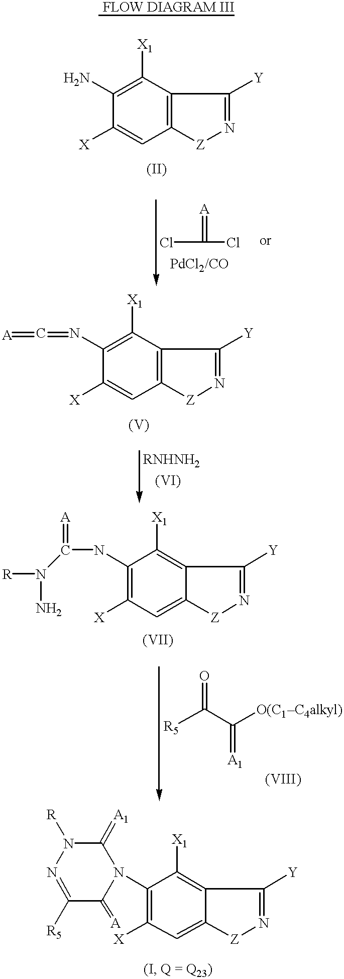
C12=C(C([X1])=C(N)C([X])=C1)C([Y])=N[Z]2.ClC(Cl)=[A].C12=C(C([X1])=C(N=C=[A])C([X])=C1)C([Y])=N[Z]2.C12=CC([X])=C(NC(=[A])N(N)[R])C([X1])=C1C([Y])=N[Z]2.O=C([R5])C([O(C1C4alkyl)])=[A1].C1([R5])=NN([R])C(=[A1])N(C2=C([X])C=C3C(=C2[X1])C([Y])=N[Z]3)C1=[A]
